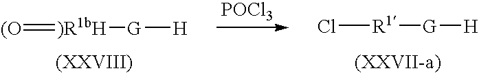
[POCl3].Cl[R1][G][H].[(O]=[)R1bH][G][H]
